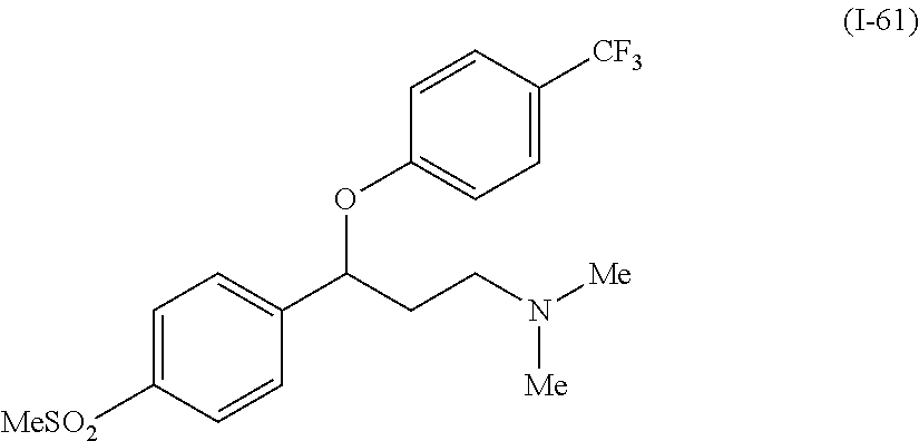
C1=C([MeSO2])C=CC(C(CCN([Me])[Me])OC2=CC=C([CF3])C=C2)=C1
